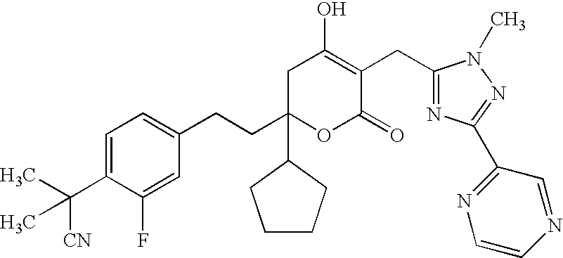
C1=C(C([CN])(C)C)C(F)=CC(CCC2(C3CCCC3)OC(=O)C(CC3=NC(C4=NC=CN=C4)=NN3C)=C(O)C2)=C1
